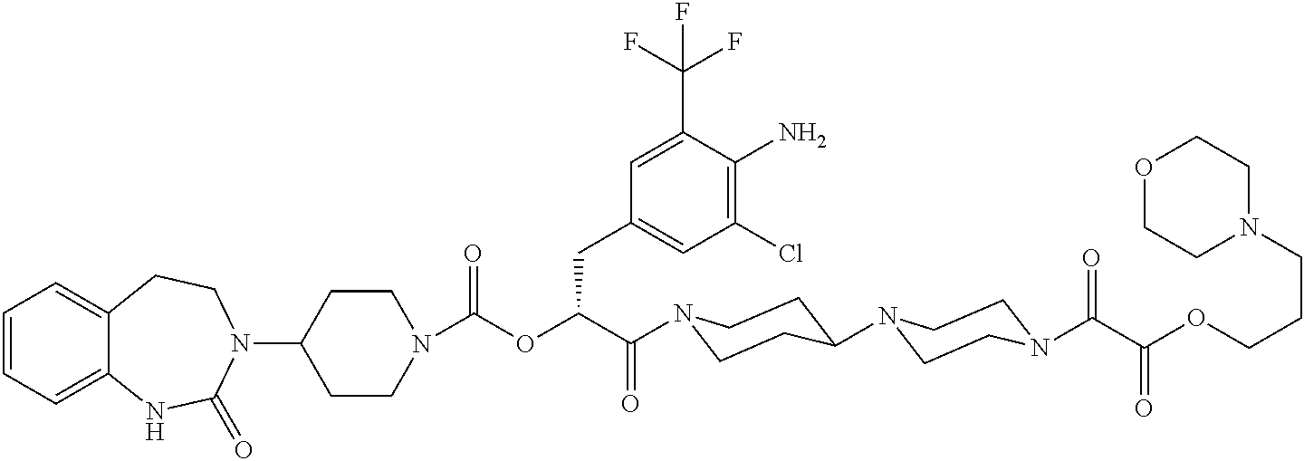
C1=CC=C2C(=C1)CCN(C1CCN(C(OC(C(=O)N3CCC(N4CCN(C(=O)C(OCCCN5CCOCC5)=O)CC4)CC3)CC3=CC(Cl)=C(N)C(C(F)(F)F)=C3)=O)CC1)C(=O)N2
